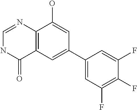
C12=C(C=C(C3=CC(F)=C(F)C(F)=C3)C=C1O)C(=O)NC=N2
